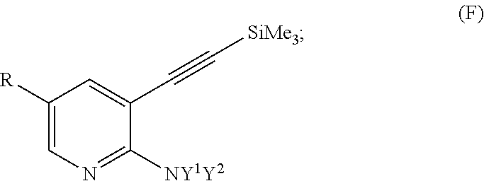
C1([R])=CN=C([NY1Y2])C(C#C[SiMe3])=C1
